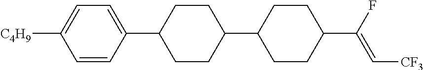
C1=CC(C2CCC(C3CCC(C(F)=C[CF3])CC3)CC2)=CC=C1[C4H9]
